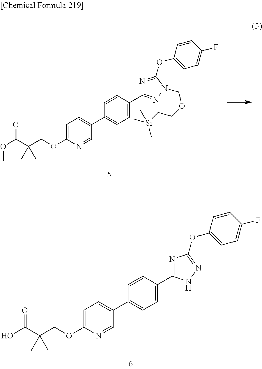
C1=CC(C2=NN(COCC[Si](C)(C)C)C(OC3=CC=C(F)C=C3)=N2)=CC=C1C1=CC=C(OCC(C(OC)=O)(C)C)N=C1.C1=CC(C2=NC(OC3=CC=C(F)C=C3)=NN2)=CC=C1C1=CC=C(OCC(C(O)=O)(C)C)N=C1
